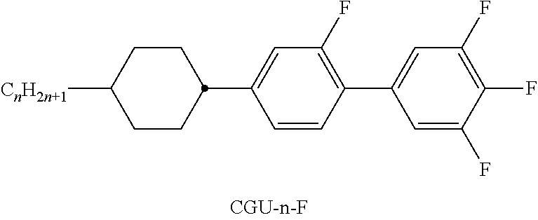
C1([CnH2n+1])CCC(C2=CC(F)=C(C3=CC(F)=C(F)C(F)=C3)C=C2)CC1
